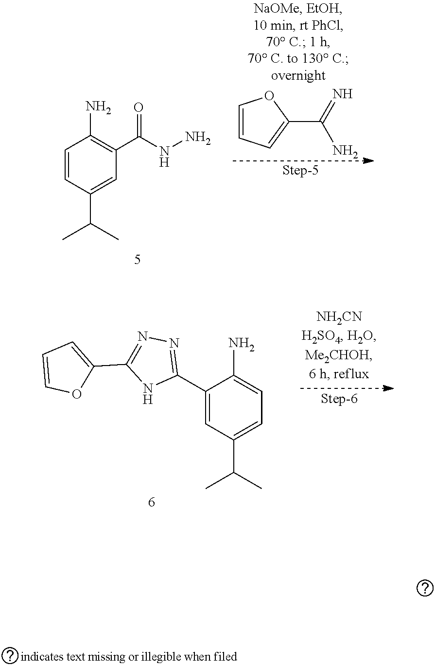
C1=CC(C(C)C)=CC(C(=O)NN)=C1N.C1=CC=C(C(=N)N)O1.C1=CC=C(C2=NN=C(C3=CC(C(C)C)=CC=C3N)N2)O1
